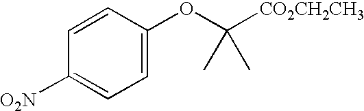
C1=C(OC([CO2CH2CH3])(C)C)C=CC([O2N])=C1
